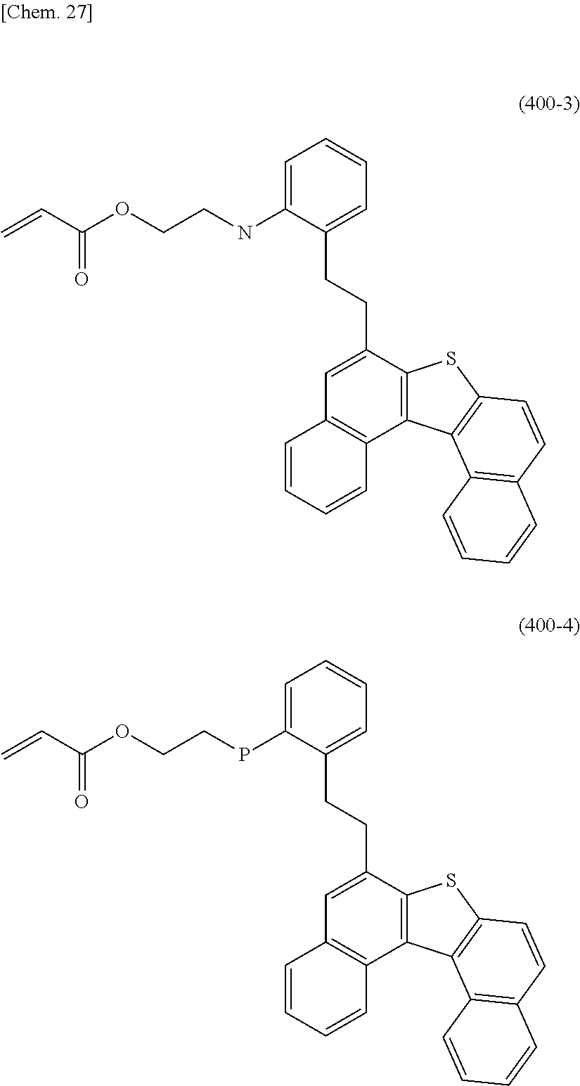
C1=C(NCCOC(C=C)=O)C(CCC2=CC3=C(C4=C2SC2=C4C4=C(C=C2)C=CC=C4)C=CC=C3)=CC=C1.C1=C(PCCOC(C=C)=O)C(CCC2=CC3=C(C4=C2SC2=C4C4=C(C=C2)C=CC=C4)C=CC=C3)=CC=C1
